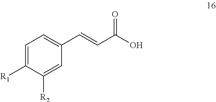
C(=CC1=CC=C([R1])C([R2])=C1)C(O)=O
